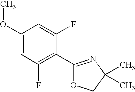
C1(OC)=CC(F)=C(C2=NC(C)(C)CO2)C(F)=C1
